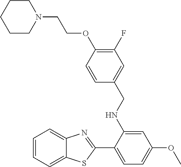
C1CN(CCOC2=C(F)C=C(CNC3=CC(OC)=CC=C3C3=NC4=CC=CC=C4S3)C=C2)CCC1
